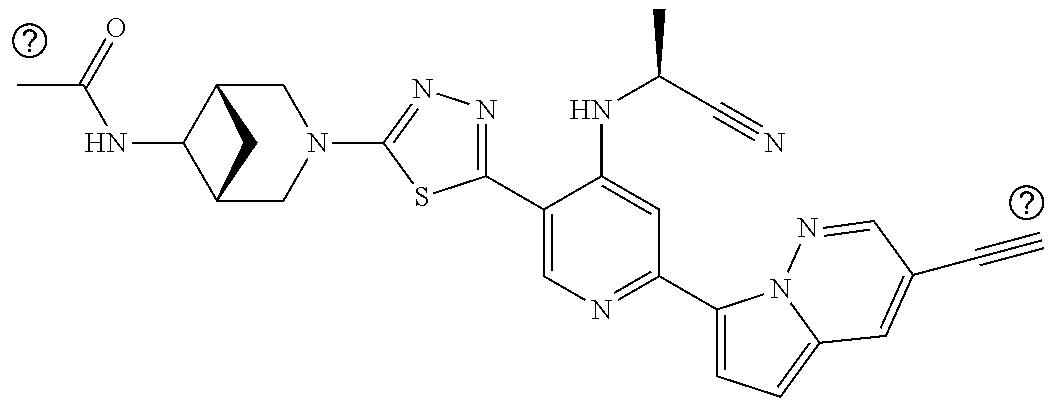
C12CN(C3=NN=C(C4=CN=C(C5=CC=C6N5N=CC(C#C)=C6)C=C4NC(C#N)C)S3)CC(C1NC(C)=O)C2
